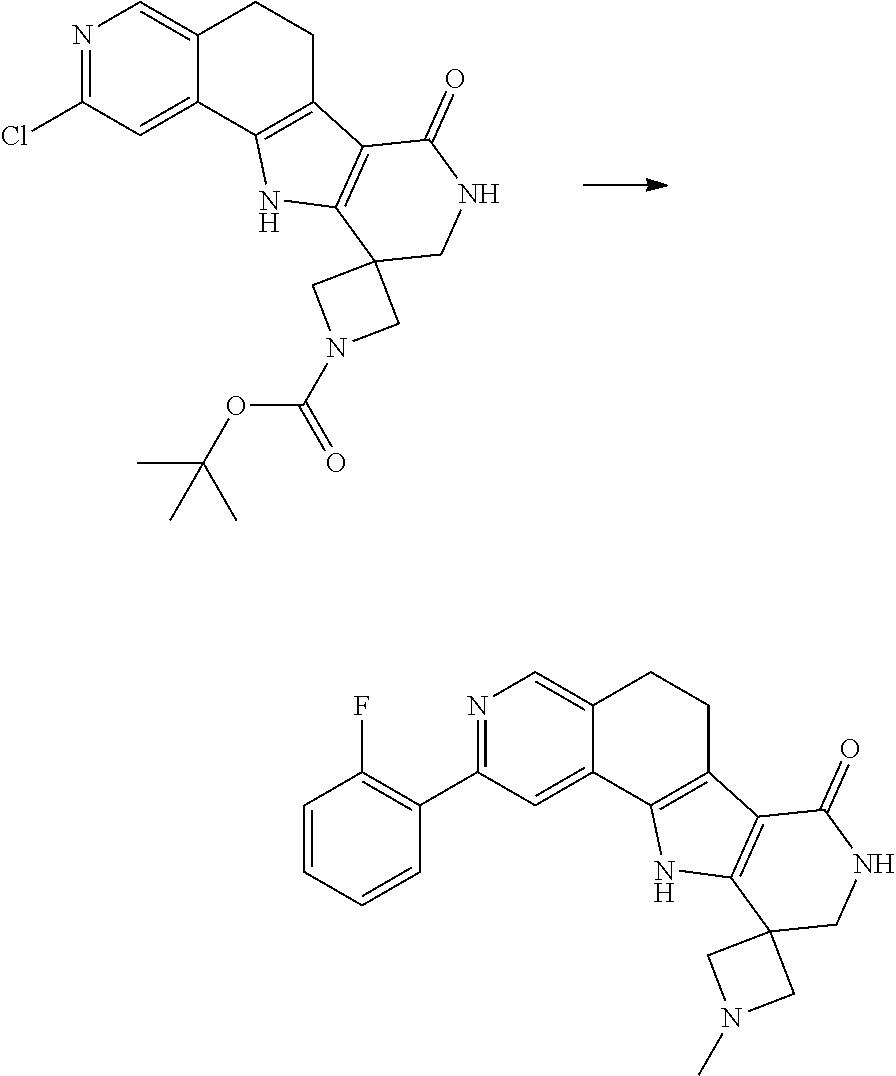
N1=C(Cl)C=C2C(=C1)CCC1=C2NC2=C1C(=O)NCC21CN(C(OC(C)(C)C)=O)C1.N1=C(C2=C(F)C=CC=C2)C=C2C(=C1)CCC1=C2NC2=C1C(=O)NCC21CN(C)C1
